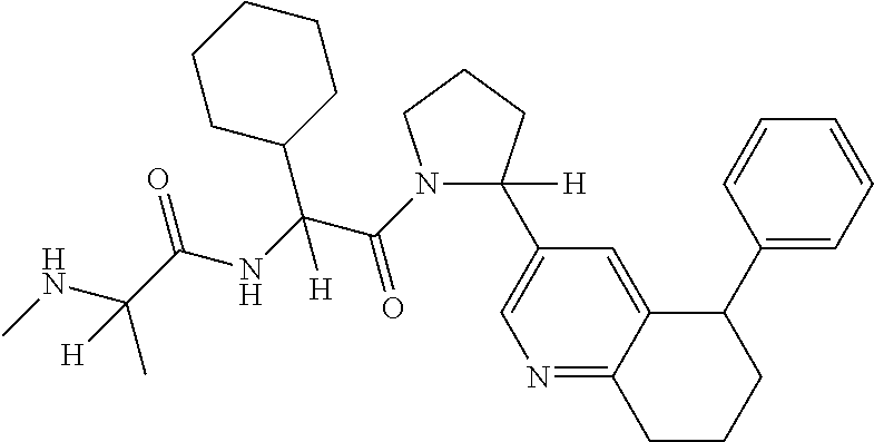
C1([H])(C2=CN=C3C(=C2)C(C2=CC=CC=C2)CCC3)CCCN1C(=O)C(NC(C(C)(NC)[H])=O)(C1CCCCC1)[H]
